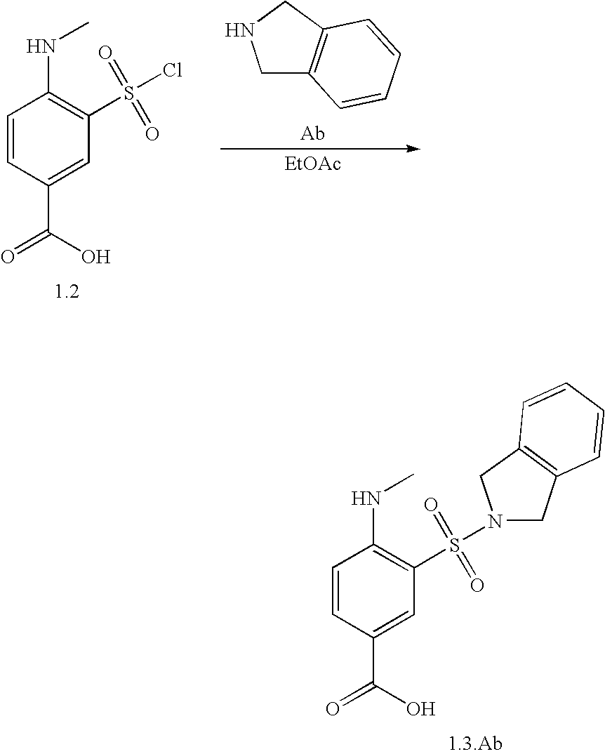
C1=CC(C(=O)O)=CC(S(Cl)(=O)=O)=C1NC.C1C2=C(CN1)C=CC=C2.[EtOAc].C1=CC(C(=O)O)=CC(S(N2CC3=C(C2)C=CC=C3)(=O)=O)=C1NC
